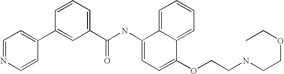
C1=NC=CC(C2=CC(C(NC3=CC=C(OCCNCCOCC)C4=CC=CC=C34)=O)=CC=C2)=C1
